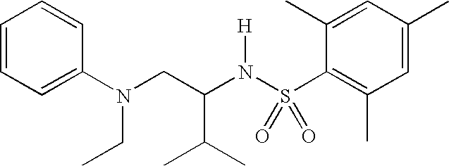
C1=CC=C(N(CC(N(S(C2=C(C)C=C(C)C=C2C)(=O)=O)[H])C(C)C)CC)C=C1
